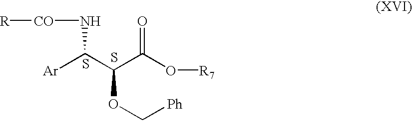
[Ar]C(C(C(O[R7])=O)OC[Ph])N[CO][R].S.S
